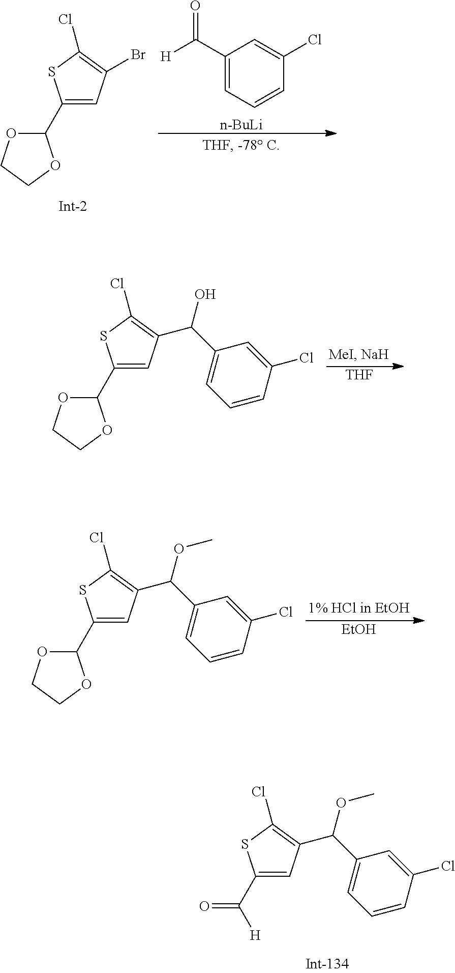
C1(C([H])=O)=CC(C(C2=CC=CC(Cl)=C2)OC)=C(Cl)S1.C1(C2OCCO2)=CC(C(C2=CC=CC(Cl)=C2)OC)=C(Cl)S1.[EtOH].C1(C2OCCO2)=CC(C(C2=CC=CC(Cl)=C2)O)=C(Cl)S1.[THF].C1(C2OCCO2)=CC(Br)=C(Cl)S1.[n-BuLi].C1(C([H])=O)=CC=CC(Cl)=C1
